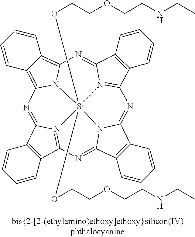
C12=C(C3=N4C1=NC1=C5C(=C6N1[Si]41(OCCOCCNCC)(OCCOCCNCC)N4=C(C7=C(C4=N6)C=CC=C7)N=C4C6=C(C(=N3)N41)C=CC=C6)C=CC=C5)C=CC=C2
